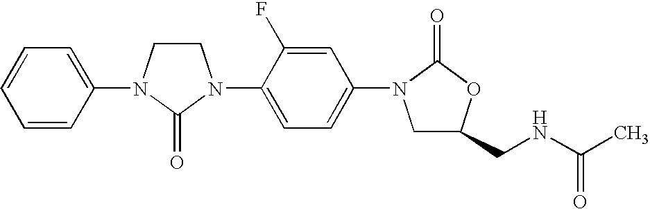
C1CN(C2=CC=CC=C2)C(=O)N1C1=CC=C(N2CC(CNC(C)=O)OC2=O)C=C1F
